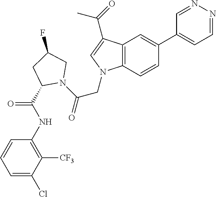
C1=NN=CC(C2=CC3=C(C=C2)N(CC(=O)N2C(C(NC4=C([CF3])C(Cl)=CC=C4)=O)CC(F)C2)C=C3C(=O)C)=C1
